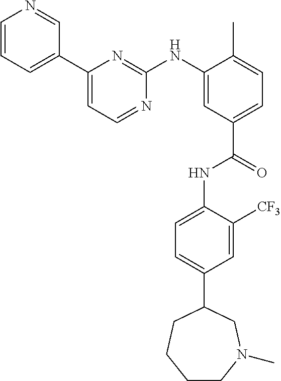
C1=CC=C(C2=CC=NC(NC3=CC(C(=O)NC4=CC=C(C5CN(C)CCCC5)C=C4[CF3])=CC=C3C)=N2)C=N1
